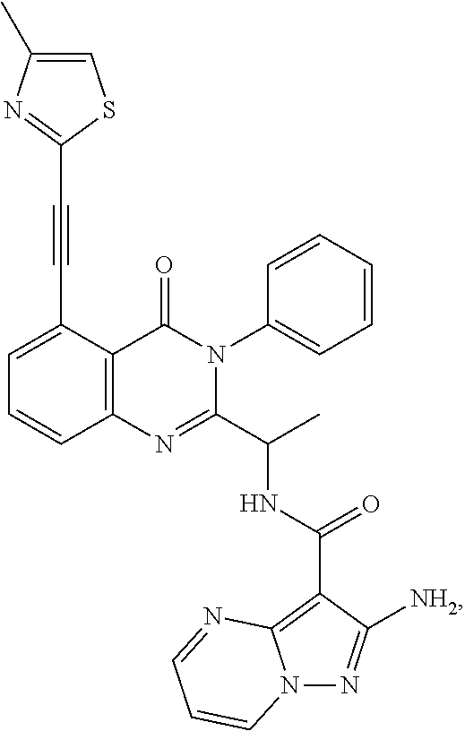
C1=C(C#CC2=NC(C)=CS2)C2=C(C=C1)N=C(C(C)NC(=O)C1=C3N(N=C1[NH2])C=CC=N3)N(C1=CC=CC=C1)C2=O
